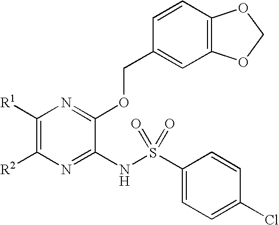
C1([R1])=C([R2])N=C(NS(C2=CC=C(Cl)C=C2)(=O)=O)C(OCC2=CC3=C(C=C2)OCO3)=N1
